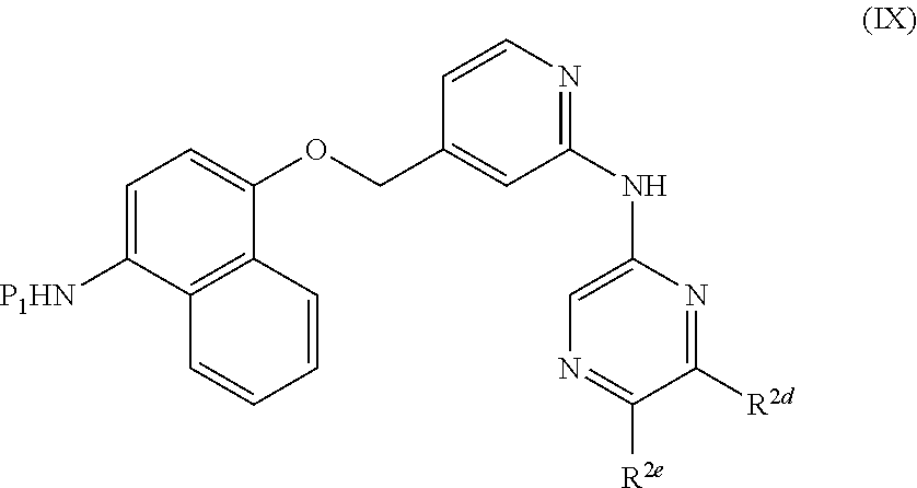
C1=C([P1HN])C2=C(C(OCC3=CC(NC4=CN=C([R2e])C([R2d])=N4)=NC=C3)=C1)C=CC=C2
